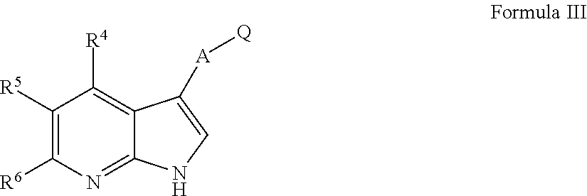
C1([R5])=C([R6])N=C2C(=C1[R4])C([A][Q])=CN2
